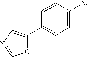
C1(C2=CC=C([X2])C=C2)=CN=CO1
